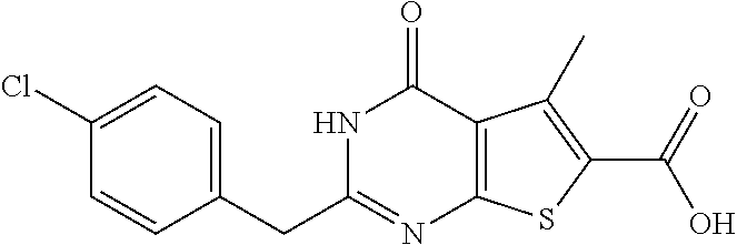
N1C(CC2=CC=C(Cl)C=C2)=NC2=C(C1=O)C(C)=C(C(=O)O)S2
